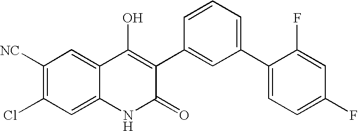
C1([NC])=C(Cl)C=C2C(=C1)C(O)=C(C1=CC(C3=CC=C(F)C=C3F)=CC=C1)C(=O)N2
